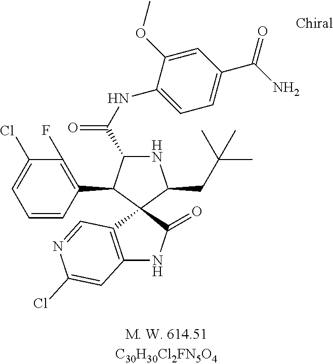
C1=CC(C2C(C(NC3=CC=C(C(N)=O)C=C3OC)=O)NC(CC(C)(C)C)C23C2=C(NC3=O)C=C(Cl)N=C2)=C(F)C(Cl)=C1
